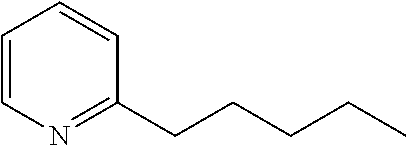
C1=CN=C(CCCCC)C=C1
